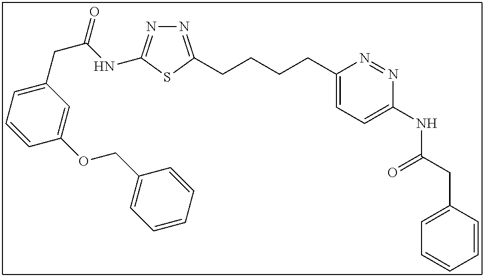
N1=C(CCCCC2=CC=C(NC(CC3=CC=CC=C3)=O)N=N2)SC(NC(CC2=CC=CC(OCC3=CC=CC=C3)=C2)=O)=N1
